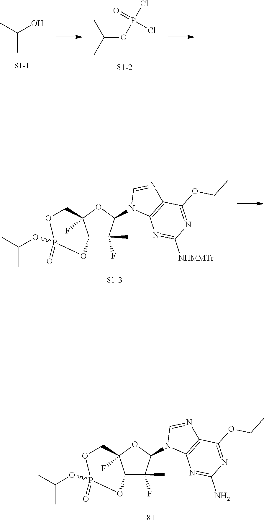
C(OP(Cl)(=O)Cl)(C)C.C(O)(C)C.C12C(F)(C)C(N3C4=C(N=C3)C(OCC)=NC([NHMMTr])=N4)OC1(F)COP(=O)(OC(C)C)O2.C12C(F)(C)C(N3C4=C(N=C3)C(OCC)=NC(N)=N4)OC1(F)COP(=O)(OC(C)C)O2
